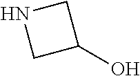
C1(O)CNC1
